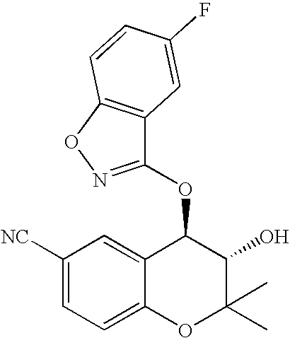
O(C1C2=CC([NC])=CC=C2OC(C)(C)C1O)C1=NOC2=C1C=C(F)C=C2
